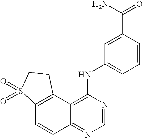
C12=C(C3=C(NC4=CC=CC(C(N)=O)=C4)N=CN=C3C=C1)CCS2(=O)=O
